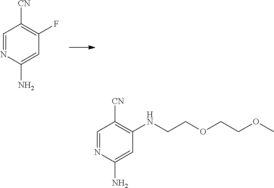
C1=NC(N)=CC(F)=C1[CN].C1=NC(N)=CC(NCCOCCOC)=C1[CN]
